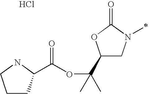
Cl.C1(C(OC(=O)C2CCCN2)(C)C)CN(C)C(=O)O1
